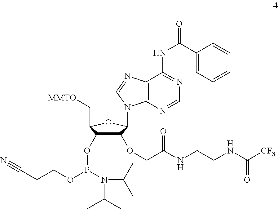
C1(OCC(NCCNC([CF3])=O)=O)C(OP(OCCC#N)N(C(C)C)C(C)C)C(C[MMTO])OC1N1C2=C(C(NC(C3=CC=CC=C3)=O)=NC=N2)N=C1
